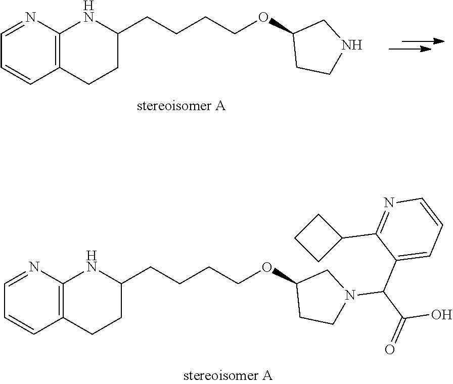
C12=C(CCC(CCCCOC3CCNC3)N1)C=CC=N2.C12=C(CCC(CCCCOC3CCN(C(C4=CC=CN=C4C4CCC4)C(O)=O)C3)N1)C=CC=N2
